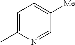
C1=C(C)N=CC([Me])=C1
